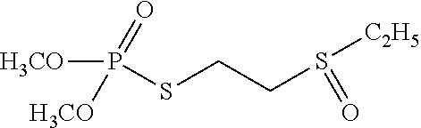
[H3CO]P(SCCS([C2H5])=O)(=O)[H3CO]
